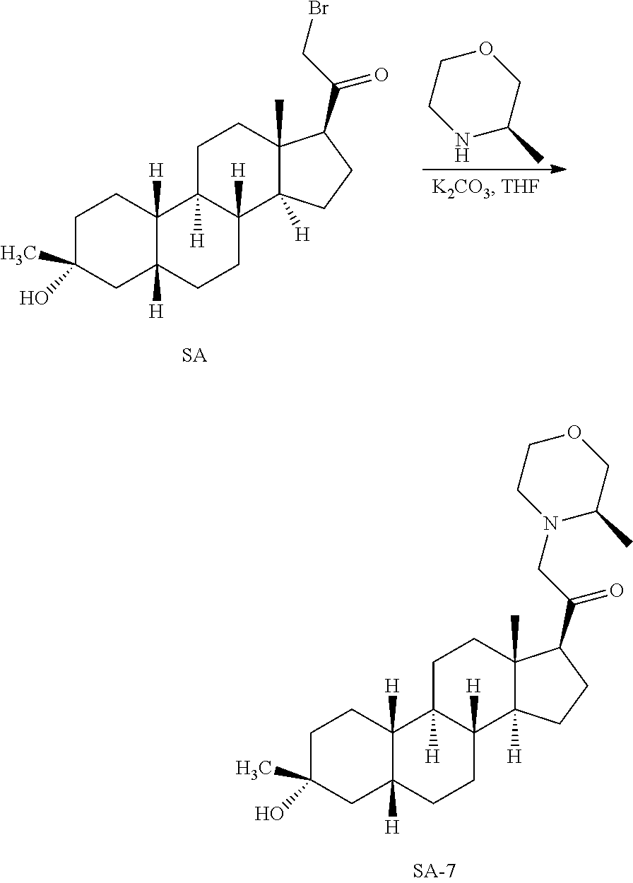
C1C(O)(C)CC2([H])C([H])(C1)C1([H])C([H])(CC2)C2([H])C(C)(CC1)C(C(CBr)=O)CC2.N1C(C)COCC1.C1C(O)(C)CC2([H])C([H])(C1)C1([H])C([H])(CC2)C2([H])C(C)(CC1)C(C(CN1C(C)COCC1)=O)CC2
